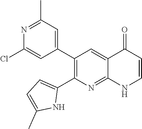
N1=C(C)C=C(C2=C(C3=CC=C(C)N3)N=C3C(=C2)C(=O)C=CN3)C=C1Cl
